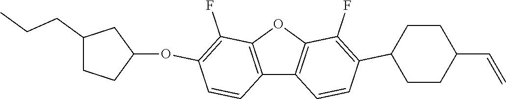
C12=C(OC3=C1C=CC(C1CCC(C=C)CC1)=C3F)C(F)=C(OC1CCC(CCC)C1)C=C2
